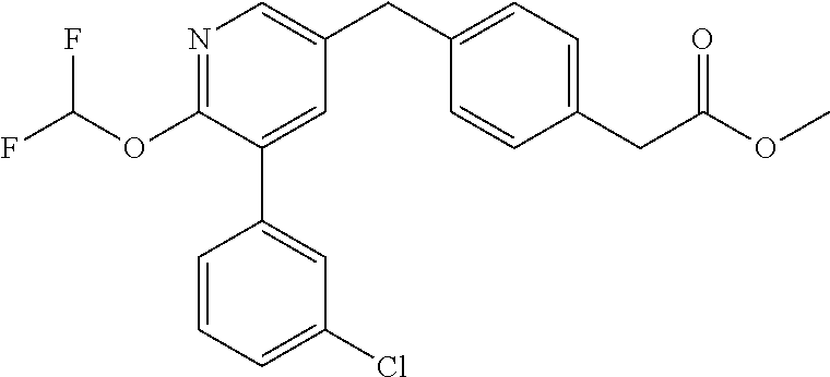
C1(OC(F)F)=NC=C(CC2=CC=C(CC(OC)=O)C=C2)C=C1C1=CC(Cl)=CC=C1
